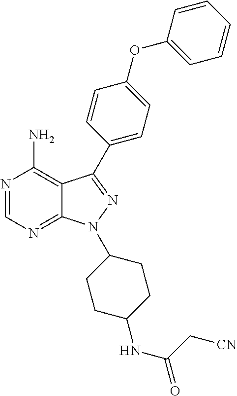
N1=CN=C2C(=C1N)C(C1=CC=C(OC3=CC=CC=C3)C=C1)=NN2C1CCC(NC(=O)C[CN])CC1
